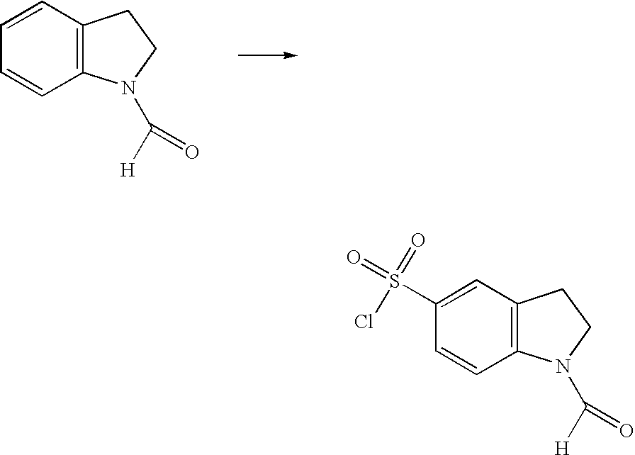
C1=CC=CC2=C1CCN2C([H])=O.C1=C(S(=O)(Cl)=O)C=CC2=C1CCN2C([H])=O
